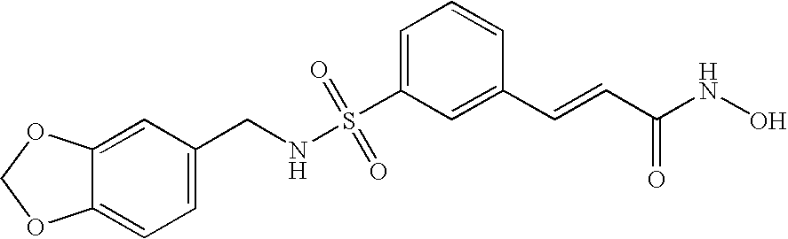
C1=C(CNS(C2=CC=CC(C=CC(NO)=O)=C2)(=O)=O)C=C2C(=C1)OCO2
